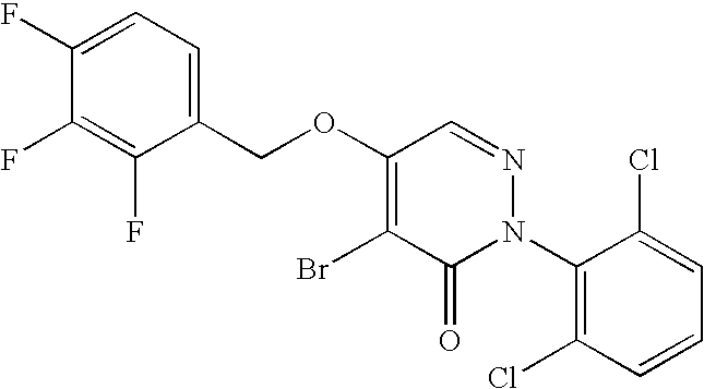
C1(COC2=C(Br)C(=O)N(C3=C(Cl)C=CC=C3Cl)N=C2)=CC=C(F)C(F)=C1F
